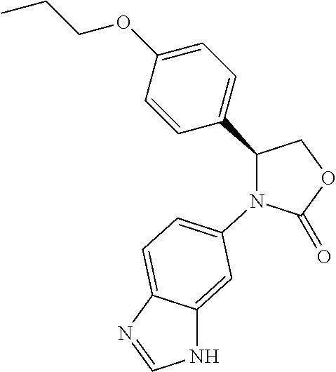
C1(C2=CC=C(OCCC)C=C2)COC(=O)N1C1=CC=C2C(=C1)NC=N2
